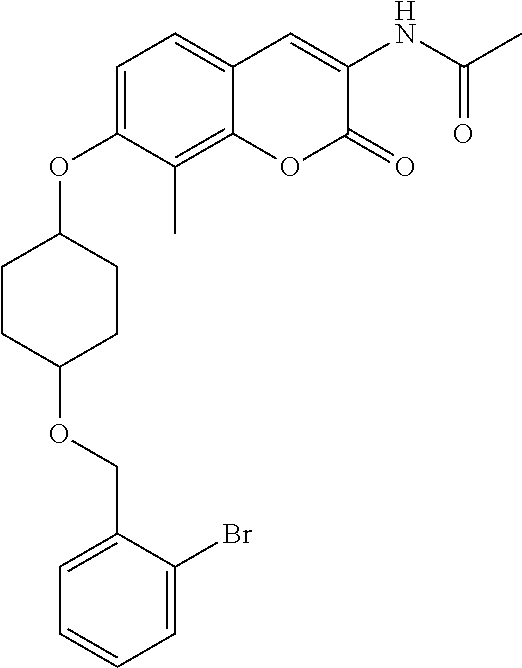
C1=C(OC2CCC(OCC3=CC=CC=C3Br)CC2)C(C)=C2C(=C1)C=C(NC(C)=O)C(=O)O2
